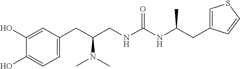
C1(CC(CNC(NC(CC2=CSC=C2)C)=O)N(C)C)=CC=C(O)C(O)=C1
